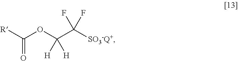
[R]C(OC(C([SO3-Q+])(F)F)([H])[H])=O
